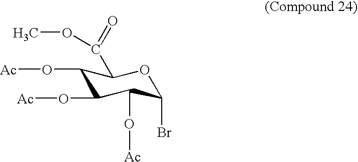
C1(O[Ac])C(O[Ac])C(O[Ac])C(Br)OC1C(OC)=O
